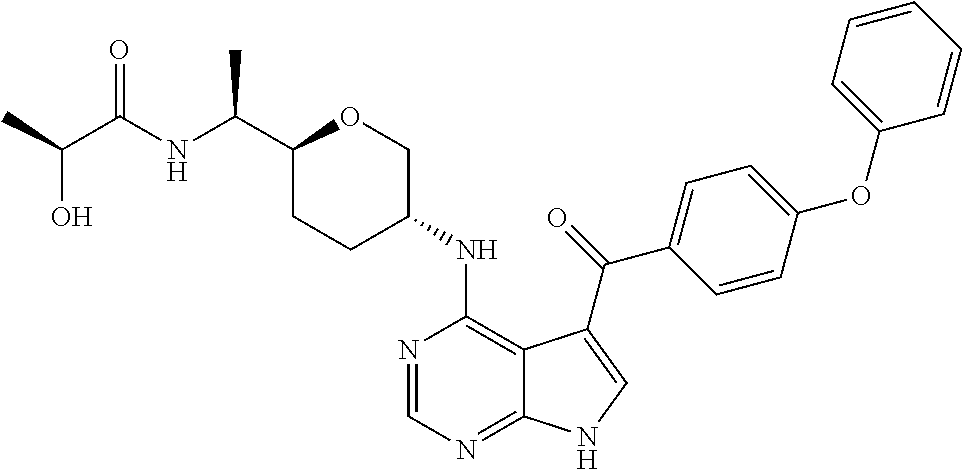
C1(C(NC(C(C)O)=O)C)CCC(NC2=C3C(=NC=N2)NC=C3C(=O)C2=CC=C(OC3=CC=CC=C3)C=C2)CO1
